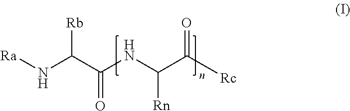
C(NC(C([Rc])=O)[Rn])(C(N[Ra])[Rb])=O
